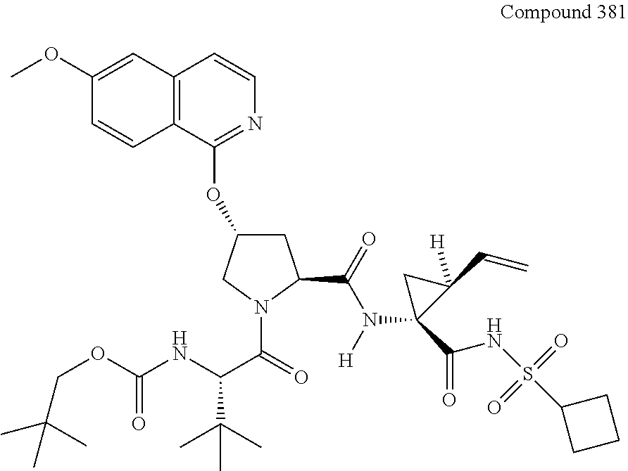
C12=C(C(OC3CC(C(=O)N([H])C4(C(=O)NS(=O)(=O)C5CCC5)C(C=C)([H])C4)N(C(=O)C(NC(=O)OCC(C)(C)C)C(C)(C)C)C3)=NC=C1)C=CC(OC)=C2
